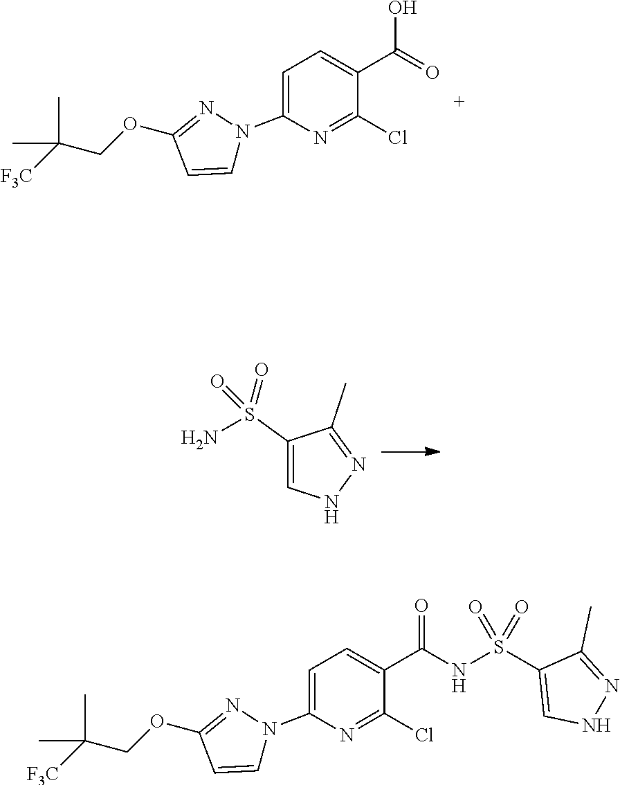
C(COC1=NN(C2=CC=C(C(NS(C3=CNN=C3C)(=O)=O)=O)C(Cl)=N2)C=C1)(C)(C)[F3C].C(COC1=NN(C2=CC=C(C(=O)O)C(Cl)=N2)C=C1)(C)(C)[F3C].C1(S(N)(=O)=O)=CNN=C1C
